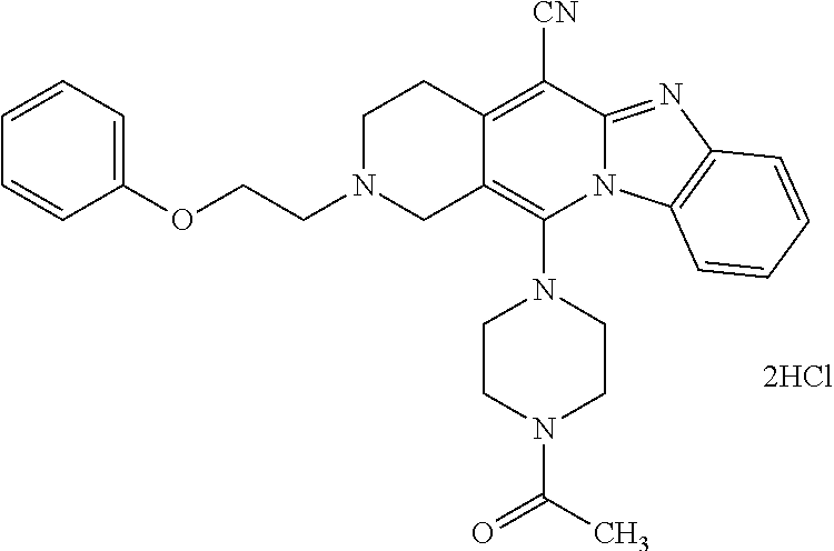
[2HCl].C12=C(N3CCN(C(C)=O)CC3)N3C(=NC4=C3C=CC=C4)C([CN])=C1CCN(CCOC1=CC=CC=C1)C2
